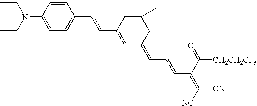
C1=CC(N(CC)CC)=CC=C1C=CC1=CC(=CC=CC(=C([CN])[NC])C(=O)[CH2CH2CF3])CC(C)(C)C1
